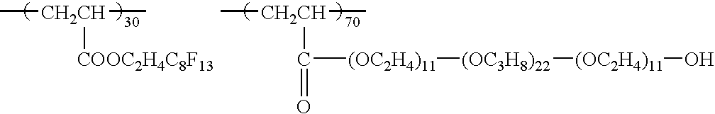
C[CH2CH](C)[COOC2H4C8F13].C[CH2CH](C)C(=O)[(OC2H4)11][(OC3H8)22][(OC2H4)11]O
